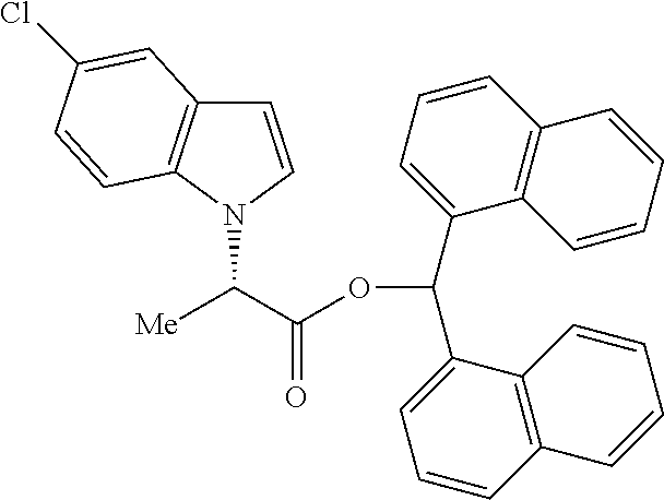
N1(C(C(OC(C2=CC=CC3=C2C=CC=C3)C2=CC=CC3=C2C=CC=C3)=O)[Me])C=CC2=C1C=CC(Cl)=C2
